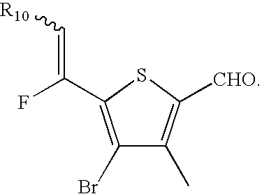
C1(Br)=C(C(F)=C[R10])SC([CHO])=C1C
